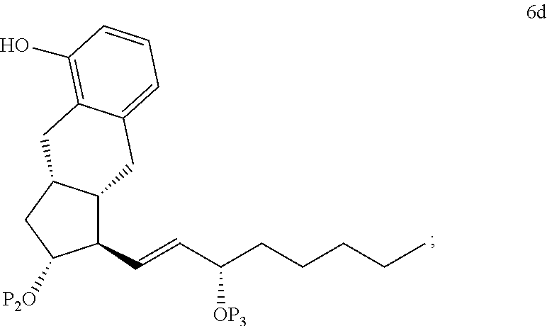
C1(C=CC(CCCCC)[OP3])C2C(CC1[P2O])CC1=C(O)C=CC=C1C2
